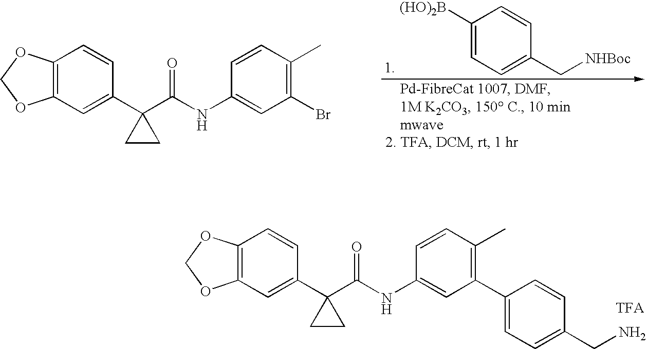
C1([(HO)2B])=CC=C(C[NHBoc])C=C1.C12=C(OCO1)C=CC(C1(C(NC3=CC(Br)=C(C)C=C3)=O)CC1)=C2.C12=C(OCO1)C=CC(C1(C(NC3=CC(C4=CC=C(CN)C=C4)=C(C)C=C3)=O)CC1)=C2
